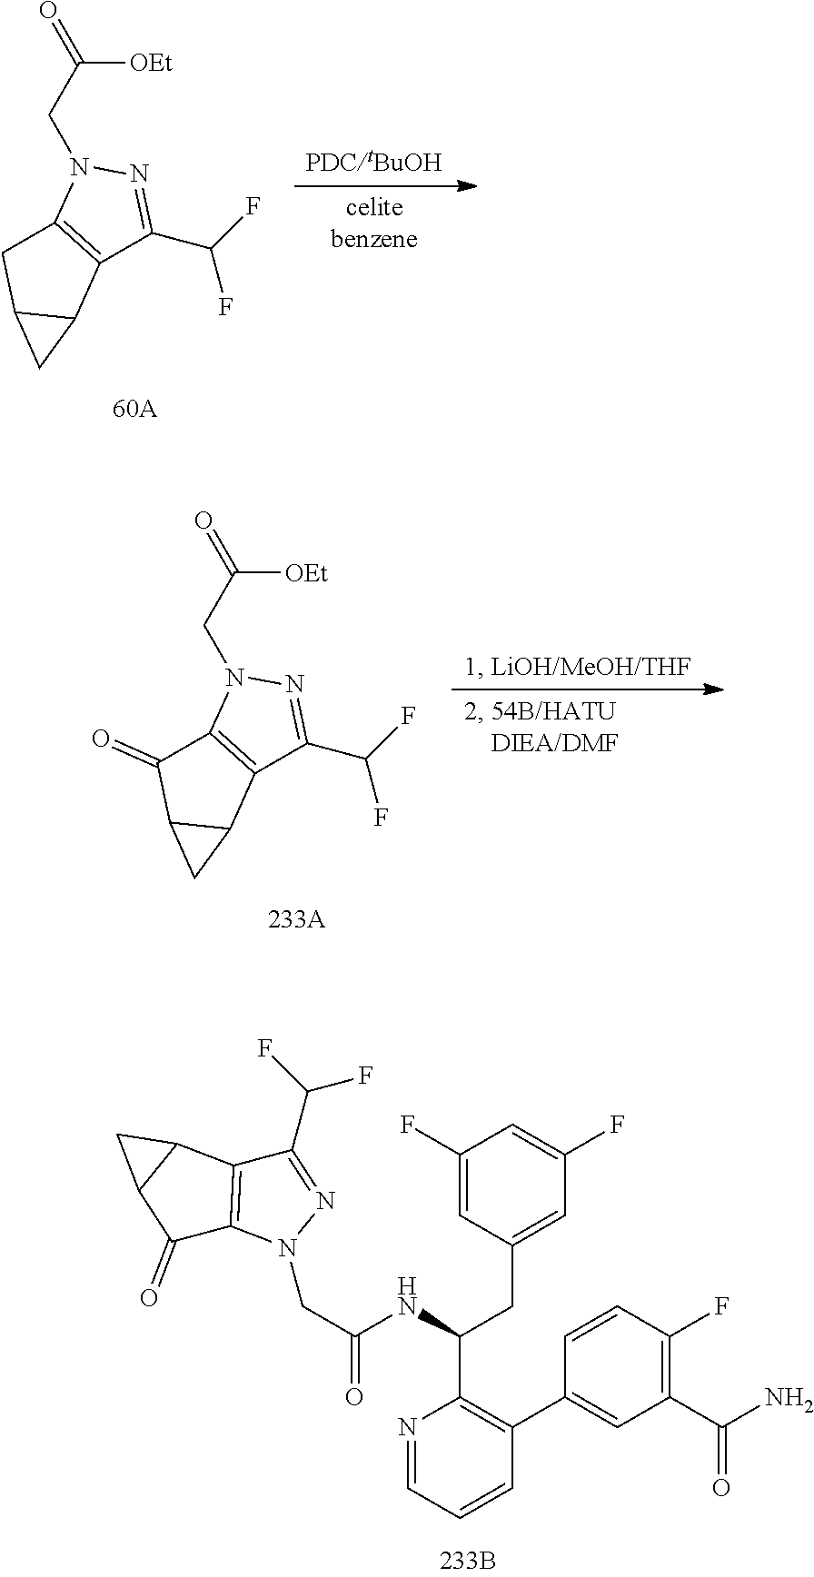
C1(F)=CC(CC(NC(CN2N=C(C(F)F)C3=C2C(=O)C2C3C2)=O)C2=C(C3=CC(C(N)=O)=C(F)C=C3)C=CC=N2)=CC(F)=C1.N1(CC(=O)[OEt])C2=C(C(C(F)F)=N1)C1C(C2)C1.N1(CC(=O)[OEt])C2=C(C(C(F)F)=N1)C1C(C2=O)C1
